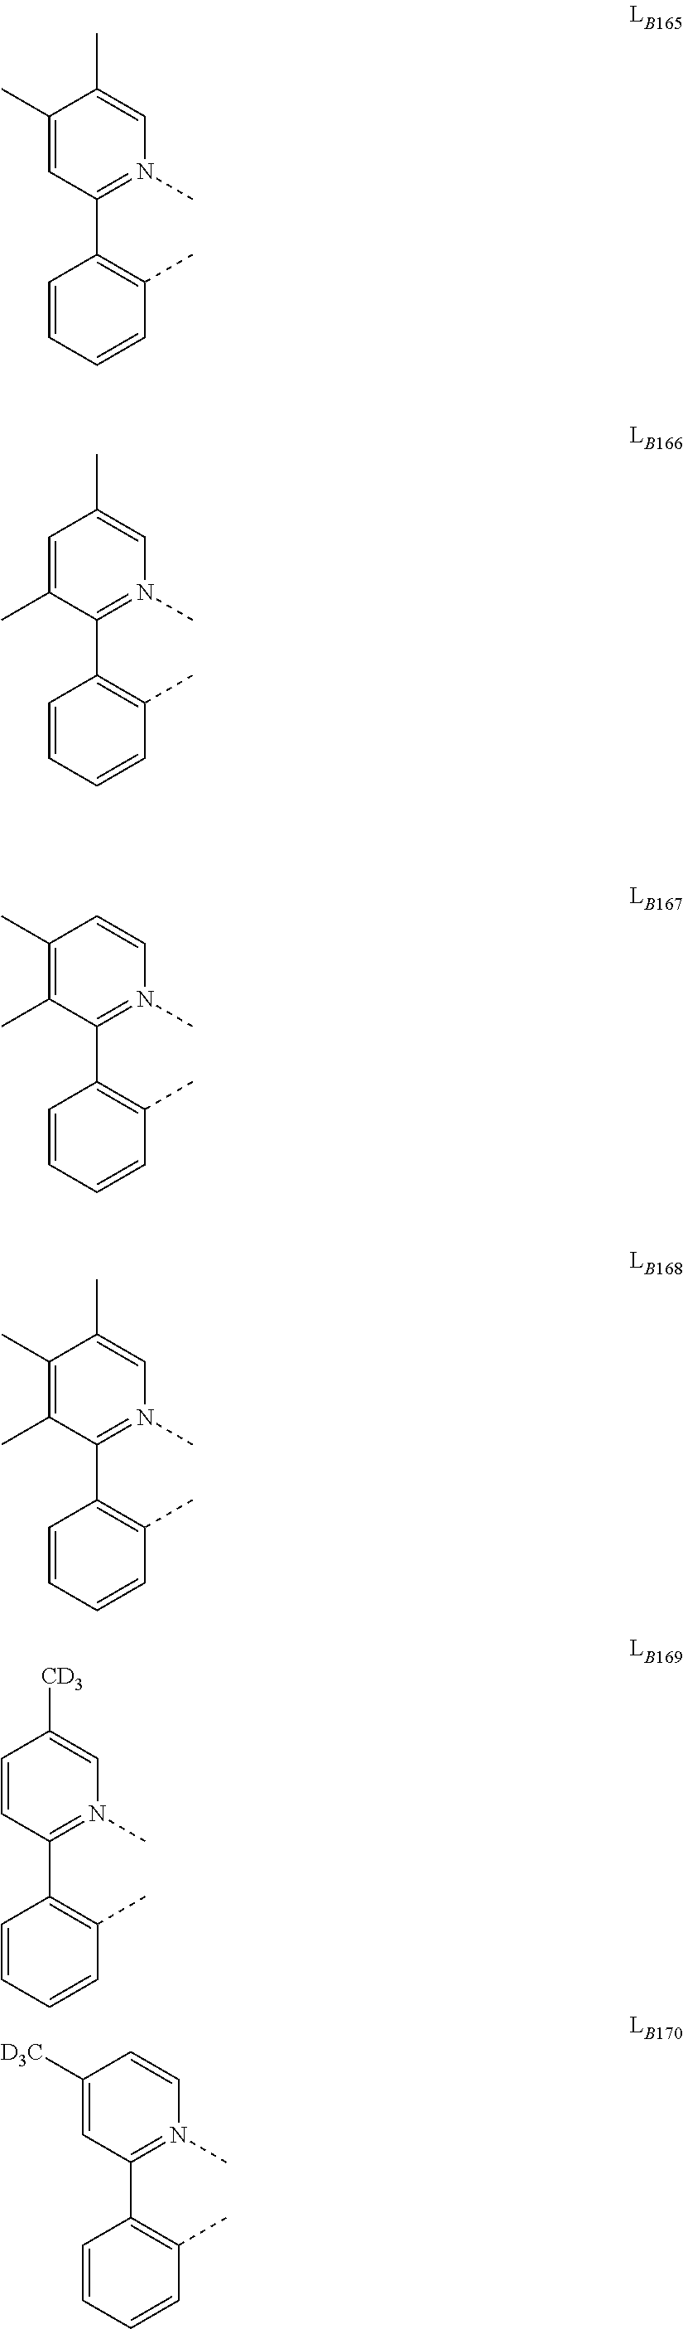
C1(C)=CC(C2=C(C)C=CC=C2)=N(C)C=C1C.C1=C(C)C(C2=C(C)C=CC=C2)=N(C)C=C1C.C1(C)=C(C)C(C2=C(C)C=CC=C2)=N(C)C=C1.C1(C)=C(C)C(C2=C(C)C=CC=C2)=N(C)C=C1C.C1=CC(C2=C(C)C=CC=C2)=N(C)C=C1[CD3].C1([D3C])=CC(C2=C(C)C=CC=C2)=N(C)C=C1
